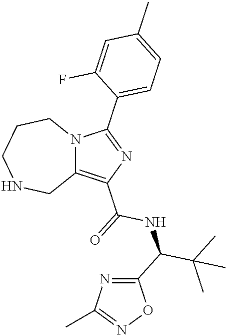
C12=C(C(=O)NC(C(C)(C)C)C3=NC(C)=NO3)N=C(C3=CC=C(C)C=C3F)N1CCCNC2
